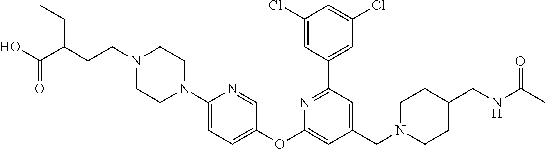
C1(Cl)=CC(C2=NC(OC3=CC=C(N4CCN(CCC(C(O)=O)CC)CC4)N=C3)=CC(CN3CCC(CNC(C)=O)CC3)=C2)=CC(Cl)=C1
